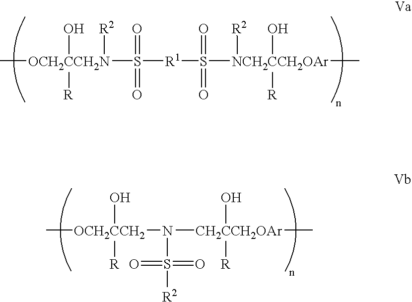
C[OCH2CCH2N](S([R1]S([NCH2CCH2OAr](C)([R2])(O)[R])(=O)=O)(=O)=O)(O)([R])[R2].C[OCH2CCH2](N([CH2CCH2OAr](C)(O)[R])S(=O)(=O)[R2])(O)[R]
